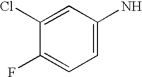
C1(Cl)=CC(N)=CC=C1F
